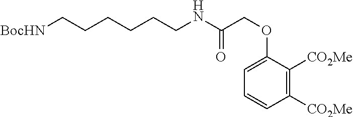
C(CCCC[BocHN])CNC(COC1=CC=CC([CO2Me])=C1[CO2Me])=O
